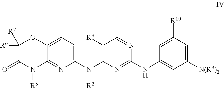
C1([R6])([R7])C(=O)N([R3])C2=NC(N(C3=C([R8])C=NC(NC4=CC([N(R9)2])=CC([R10])=C4)=N3)[R2])=CC=C2O1
